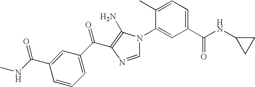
C1(C)=CC=C(C(NC2CC2)=O)C=C1N1C=NC(C(C2=CC=CC(C(NC)=O)=C2)=O)=C1N
